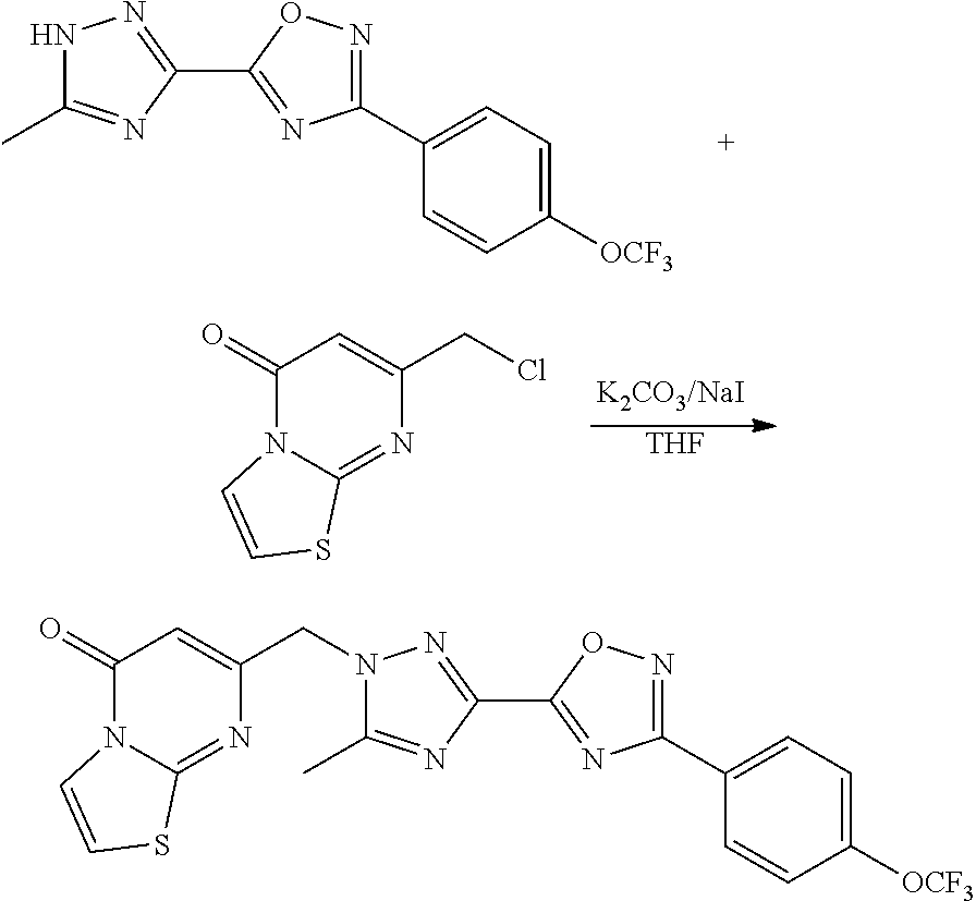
N1C(C)=NC(C2=NC(C3=CC=C([OCF3])C=C3)=NO2)=N1.[THF].C1(=O)N2C(=NC(CCl)=C1)SC=C2.N1(CC2=CC(=O)N3C(=N2)SC=C3)C(C)=NC(C2=NC(C3=CC=C([OCF3])C=C3)=NO2)=N1
